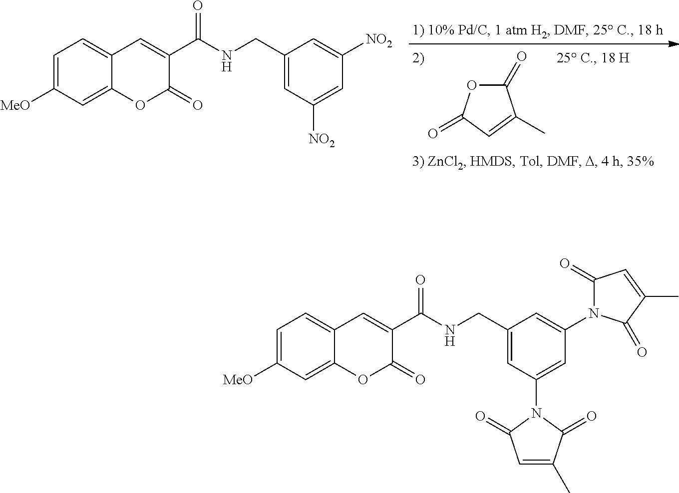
C1(=O)OC(=O)C=C1C.C1=C([MeO])C=C2C(=C1)C=C(C(NCC1=CC([NO2])=CC([NO2])=C1)=O)C(=O)O2.C1=C([MeO])C=C2C(=C1)C=C(C(NCC1=CC(N3C(=O)C(C)=CC3=O)=CC(N3C(=O)C=C(C)C3=O)=C1)=O)C(=O)O2
